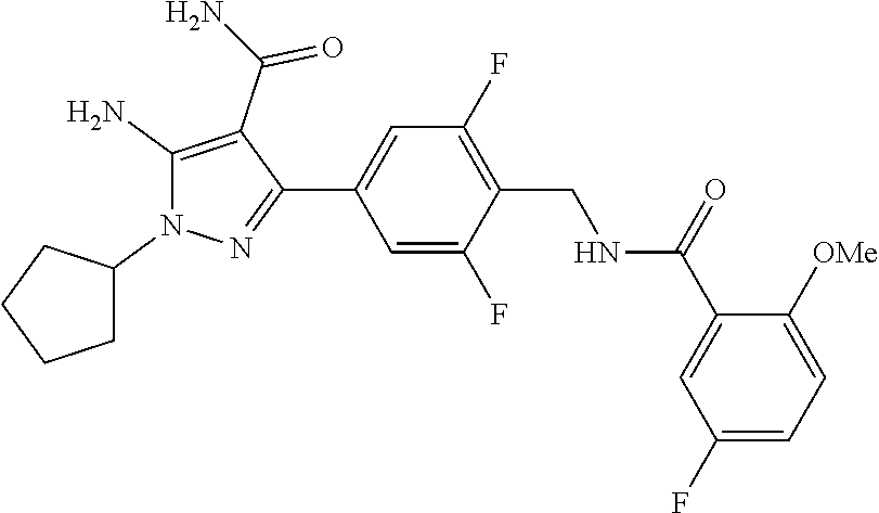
C1=C(F)C(CNC(C2=CC(F)=CC=C2[OMe])=O)=C(F)C=C1C1=NN(C2CCCC2)C(N)=C1C(N)=O
